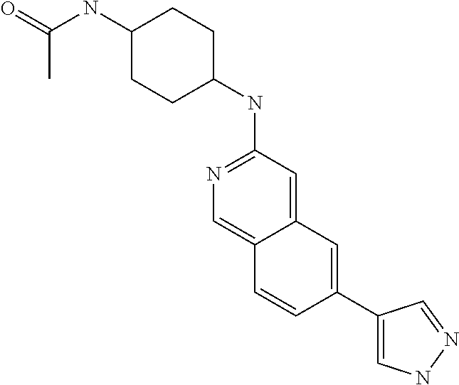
C(C)(=O)NC1CCC(NC2=NC=C3C(=C2)C=C(C2=CNN=C2)C=C3)CC1
